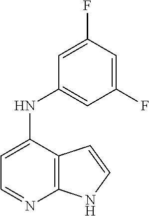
C12=C(C(NC3=CC(F)=CC(F)=C3)=CC=N1)C=CN2
